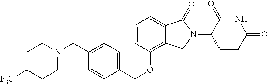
C1C([F3C])CCN(CC2=CC=C(COC3=C4C(=CC=C3)C(=O)N(C3CCC(=O)NC3=O)C4)C=C2)C1
